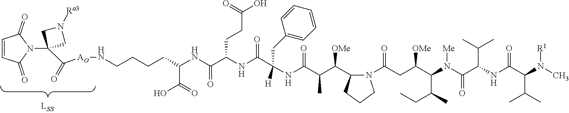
N1(C(CC(C(N(C(C(NC(C(N(C)[R1])C(C)C)=O)C(C)C)=O)[Me])C(CC)C)[OMe])=O)C(C(C(C(NC(C(NC(C(NC(CCCCN[AO]C(=O)C2(N3C(=O)C=CC3=O)CN([Ra3])C2)C(O)=O)=O)CCC(O)=O)=O)([H])CC2=CC=CC=C2)=O)C)[OMe])CCC1
